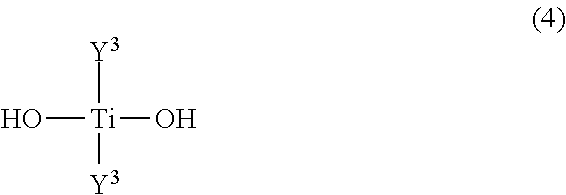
O[Ti](O)([Y3])[Y3]
